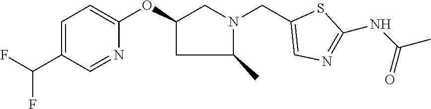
C1=C(C(F)F)C=NC(OC2CC(C)N(CC3=CN=C(NC(C)=O)S3)C2)=C1
